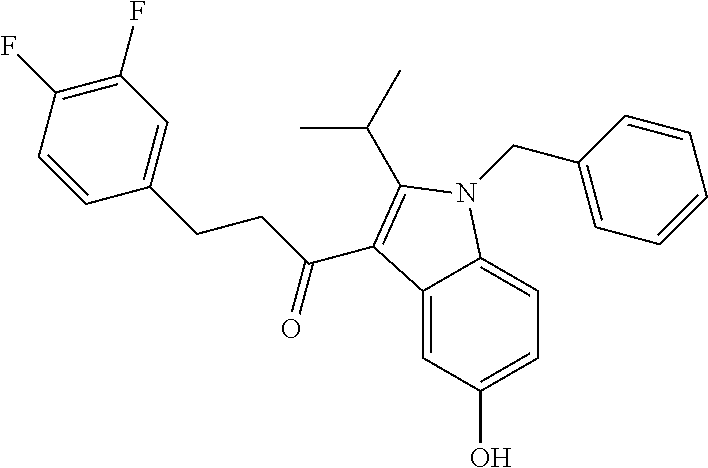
C12=CC(O)=CC=C1N(CC1=CC=CC=C1)C(C(C)C)=C2C(CCC1=CC(F)=C(F)C=C1)=O
